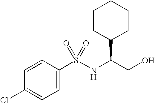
C1(Cl)=CC=C(S(NC(CO)C2CCCCC2)(=O)=O)C=C1
